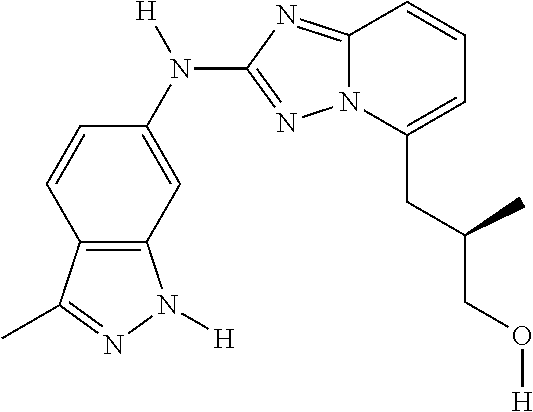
C12=C(C=C(N([H])C3=NN4C(=N3)C=CC=C4CC(C)CO[H])C=C1)N([H])N=C2C
